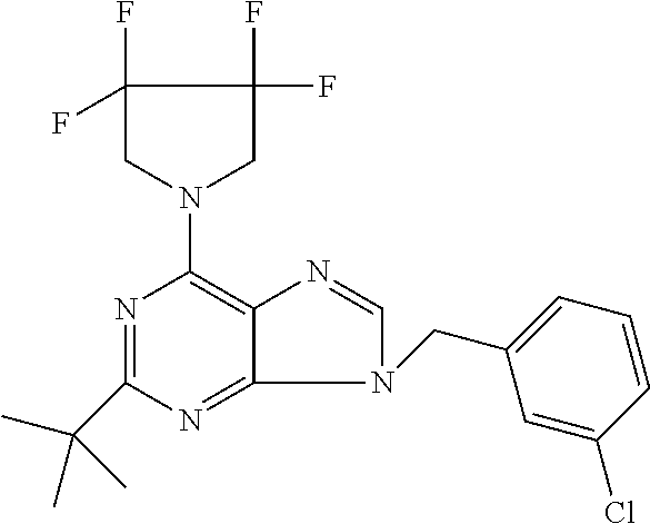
N1=C(C(C)(C)C)N=C2C(=C1N1CC(F)(F)C(F)(F)C1)N=CN2CC1=CC=CC(Cl)=C1
